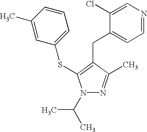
C1(C)=CC(SC2=C(CC3=CC=NC=C3Cl)C(C)=NN2C(C)C)=CC=C1
